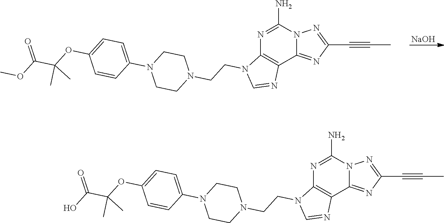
C12=NC(C#CC)=NN1C(N)=NC1=C2N=CN1CCN1CCN(C2=CC=C(OC(C(OC)=O)(C)C)C=C2)CC1.[NaOH].C12=NC(C#CC)=NN1C(N)=NC1=C2N=CN1CCN1CCN(C2=CC=C(OC(C(O)=O)(C)C)C=C2)CC1
